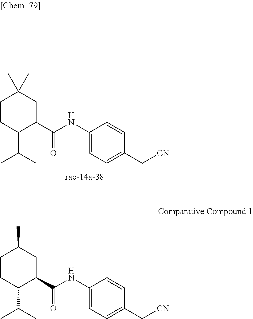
C1(NC(C2CC(C)(C)CCC2C(C)C)=O)=CC=C(C[CN])C=C1.C1(NC(C2CC(C)CCC2C(C)C)=O)=CC=C(C[CN])C=C1
